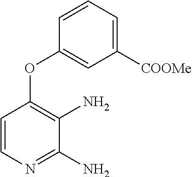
C1=CC(OC2=C(N)C(N)=NC=C2)=CC([COOMe])=C1
